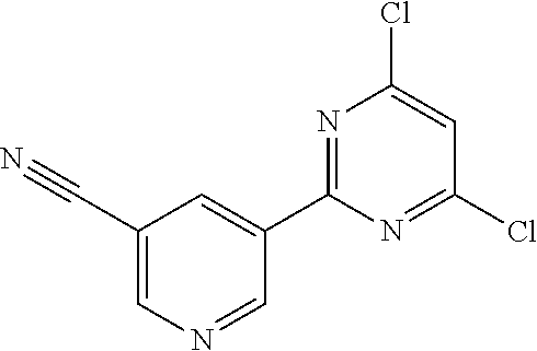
C1=NC=C(C#N)C=C1C1=NC(Cl)=CC(Cl)=N1
